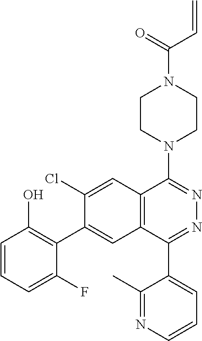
C(N1CCN(C2=NN=C(C3=CC=CN=C3C)C3=C2C=C(Cl)C(C2=C(O)C=CC=C2F)=C3)CC1)(C=C)=O
